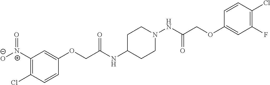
C1(OCC(NC2CCN(NC(=O)COC3=CC(F)=C(Cl)C=C3)CC2)=O)=CC([N+]([O-])=O)=C(Cl)C=C1
